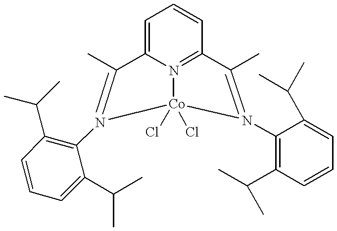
C1=C2N3=C(C=C1)C(C)=N(C1=C(C(C)C)C=CC=C1C(C)C)[Co]3(Cl)(Cl)N(C1=C(C(C)C)C=CC=C1C(C)C)=C2C
